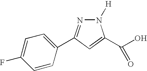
N1=C(C2=CC=C(F)C=C2)C=C(C(O)=O)N1[H]
